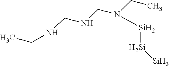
C(NCN(CC)[Si][Si][Si])NCC
